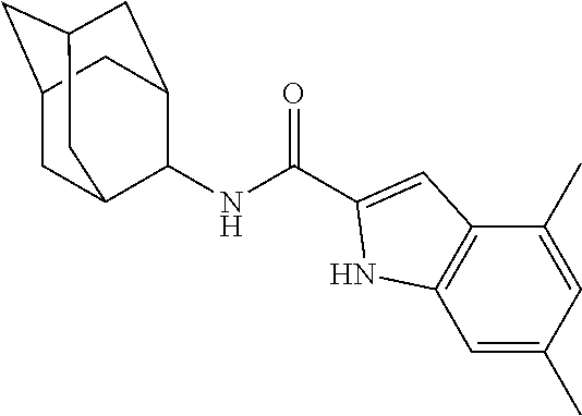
C1=C(C)C=C(C)C2=C1NC(C(NC1C3CC4CC(CC1C4)C3)=O)=C2
